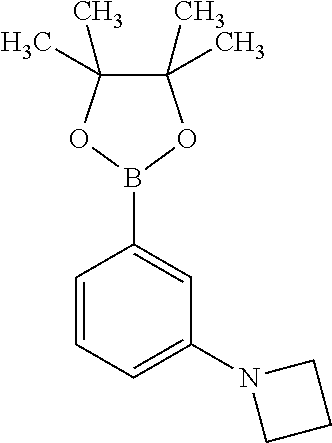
B1(C2=CC(N3CCC3)=CC=C2)OC(C)(C)C(C)(C)O1
